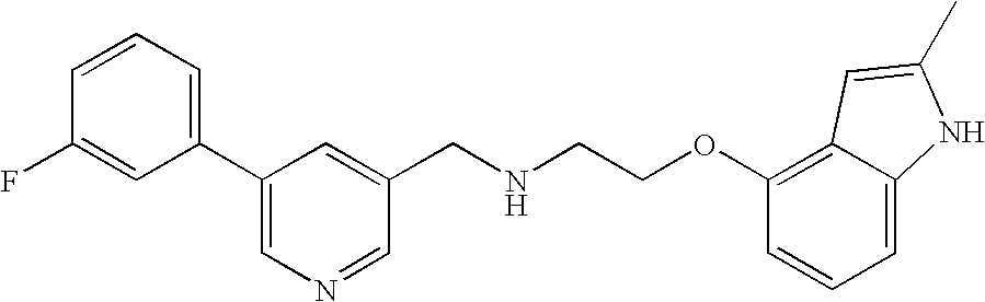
C1(F)=CC(C2=CN=CC(CNCCOC3=C4C(=CC=C3)NC(C)=C4)=C2)=CC=C1
